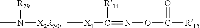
CN([X2R30])[R29].[X1](C(=NOC([R15])=O)[R14])C
